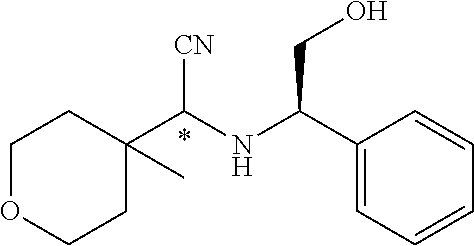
C1OCCC(C(NC(C2=CC=CC=C2)CO)[CN])(C)C1
